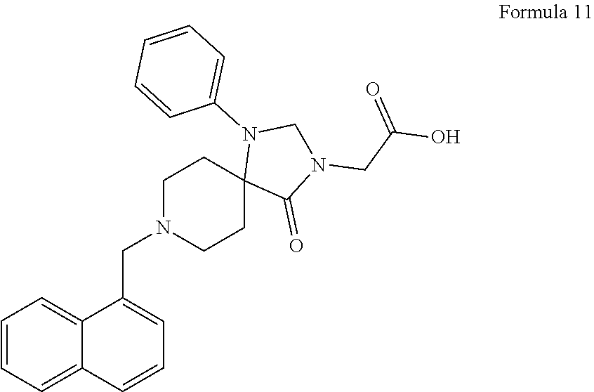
C1=CC=CC=C1N1C2(CCN(CC3=CC=CC4=CC=CC=C43)CC2)C(=O)N(CC(=O)O)C1
